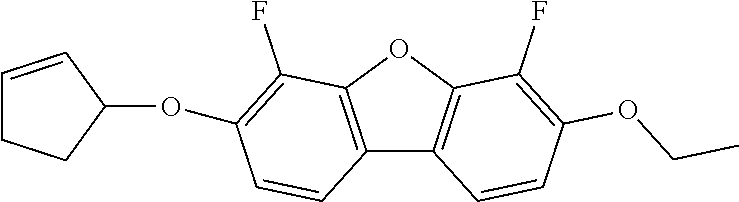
C12=C(OC3=C1C=CC(OCC)=C3F)C(F)=C(OC1CCC=C1)C=C2
